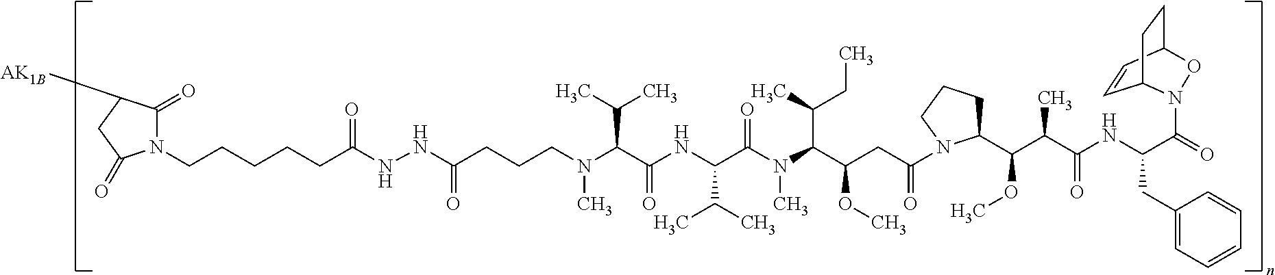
N(C(C(NC(C(C)C)C(N(C)C(C(C)CC)C(CC(=O)N1C(C(C(C(=O)NC(CC2=CC=CC=C2)C(=O)N2C3C=CC(CC3)O2)C)OC)CCC1)OC)=O)=O)C(C)C)(C)CCCC(NNC(CCCCCN1C(=O)C([AK1B])CC1=O)=O)=O
